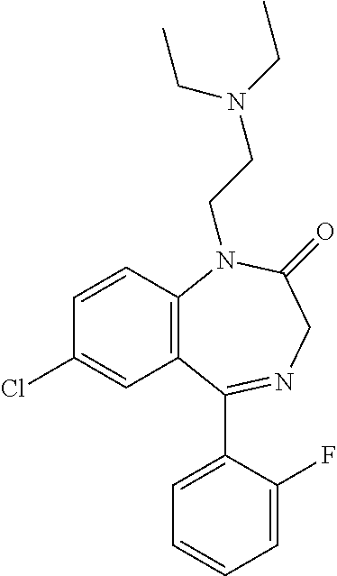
C12=C(C=CC(Cl)=C1)N(CCN(CC)CC)C(=O)CN=C2C1=CC=CC=C1F
